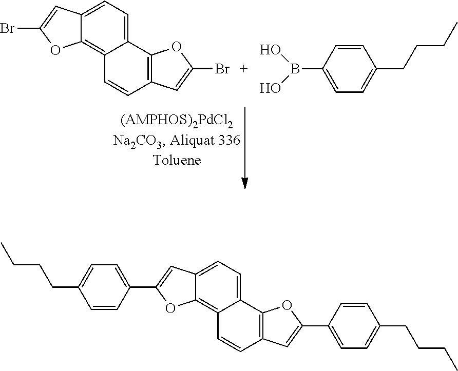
OB(O)C1=CC=C(CCCC)C=C1.C12=CC=C3C(=C1C=CC1=C2OC(Br)=C1)OC(Br)=C3.C12=CC=C3C(=C1C=CC1=C2OC(C2=CC=C(CCCC)C=C2)=C1)OC(C1=CC=C(CCCC)C=C1)=C3
